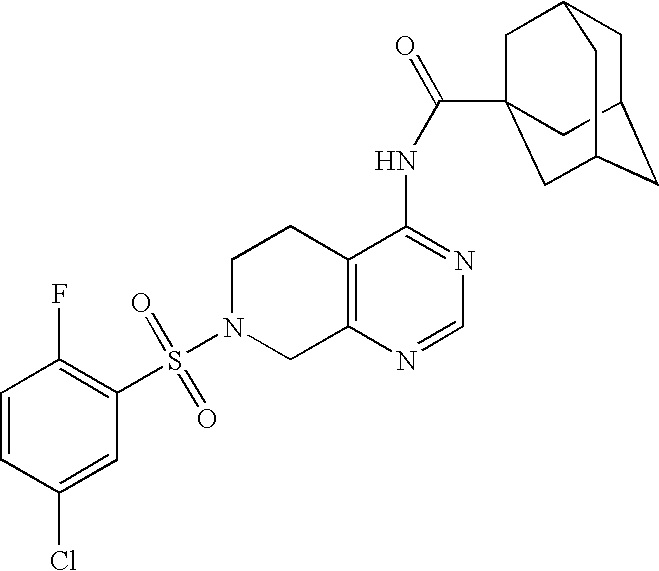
C1N(S(=O)(=O)C2=C(F)C=CC(Cl)=C2)CC2=C(C1)C(NC(=O)C13CC4CC(CC(C1)C4)C3)=NC=N2
